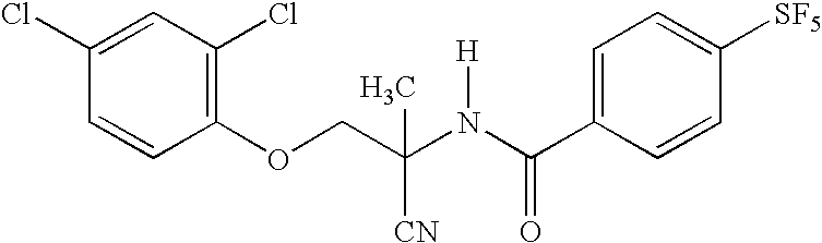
C1(OCC(N(C(C2=CC=C([SF5])C=C2)=O)[H])(C)[CN])=C(Cl)C=C(Cl)C=C1
